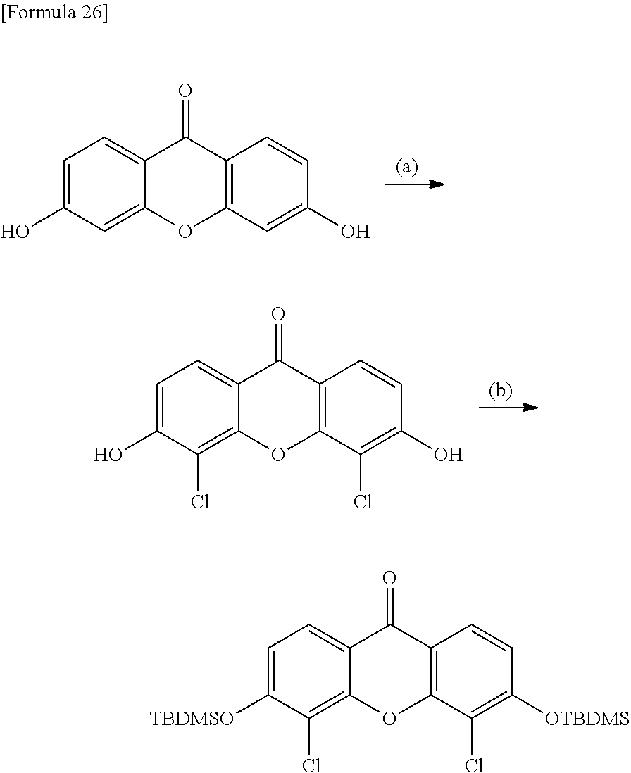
C1=C(O)C=C2C(=C1)C(=O)C1=C(O2)C=C(O)C=C1.C1=C(O)C(Cl)=C2C(=C1)C(=O)C1=C(O2)C(Cl)=C(O)C=C1.C1=C([TBDMSO])C(Cl)=C2C(=C1)C(=O)C1=C(O2)C(Cl)=C([OTBDMS])C=C1
